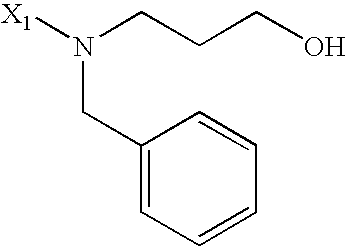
[X1]N(CCCO)CC1=CC=CC=C1
